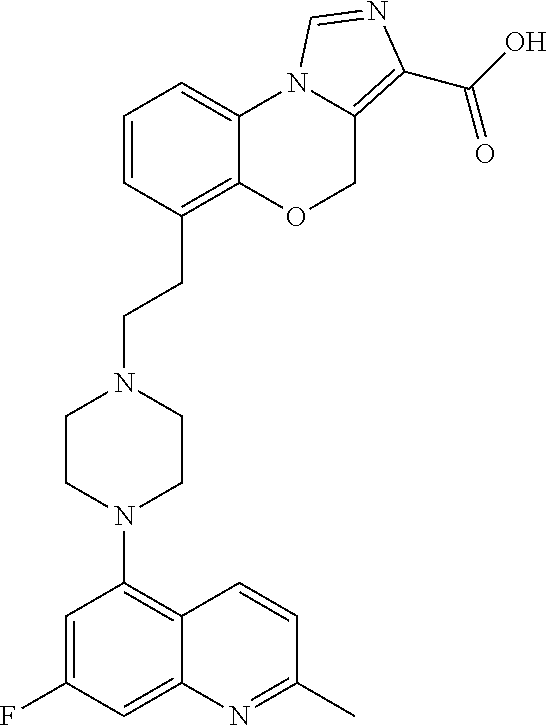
C1=C(F)C=C2C(=C1N1CCN(CCC3=C4C(=CC=C3)N3C(=C(C(O)=O)N=C3)CO4)CC1)C=CC(C)=N2
